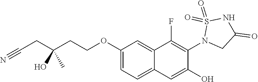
C1(OCCC(CC#N)(O)C)=CC=C2C(=C1)C(F)=C(N1CC(=O)NS1(=O)=O)C(O)=C2
